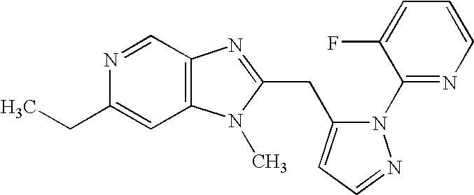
N1=CC2=C(C=C1CC)N(C)C(CC1=CC=NN1C1=NC=CC=C1F)=N2
